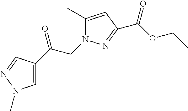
C1=C(C(CN2C(C)=CC(C(OCC)=O)=N2)=O)C=NN1C
